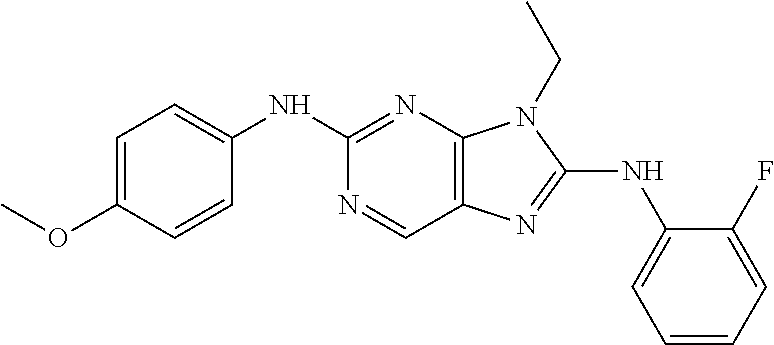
C1(NC2=CC=C(OC)C=C2)=NC2=C(C=N1)N=C(NC1=CC=CC=C1F)N2CC
